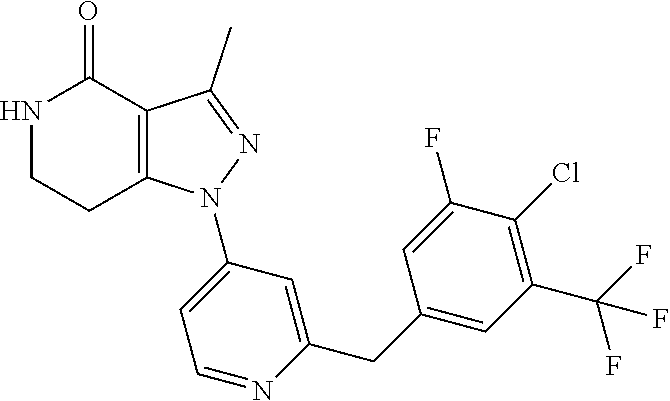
C12=C(C(C)=NN1C1=CC=NC(CC3=CC(C(F)(F)F)=C(Cl)C(F)=C3)=C1)C(=O)NCC2
